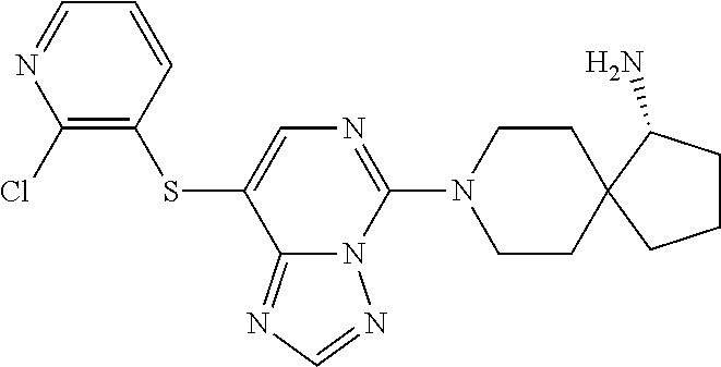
C1CN(C2=NC=C(SC3=C(Cl)N=CC=C3)C3=NC=NN23)CCC12C(N)CCC2
